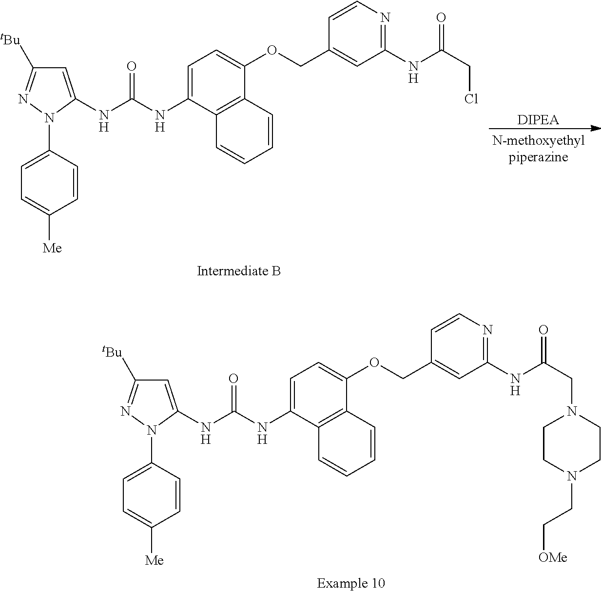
C1=C(NC(NC2=CC=C(OCC3=CC(NC(CCl)=O)=NC=C3)C3=C2C=CC=C3)=O)N(C2=CC=C([Me])C=C2)N=C1[tBu].[DIPEA].C1=C(NC(NC2=CC=C(OCC3=CC(NC(CN4CCN(CC[OMe])CC4)=O)=NC=C3)C3=C2C=CC=C3)=O)N(C2=CC=C([Me])C=C2)N=C1[tBu]
